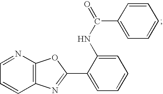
C1=CC(C(=O)NC2=CC=CC=C2C2=NC3=C(O2)N=CC=C3)=CC=C1
